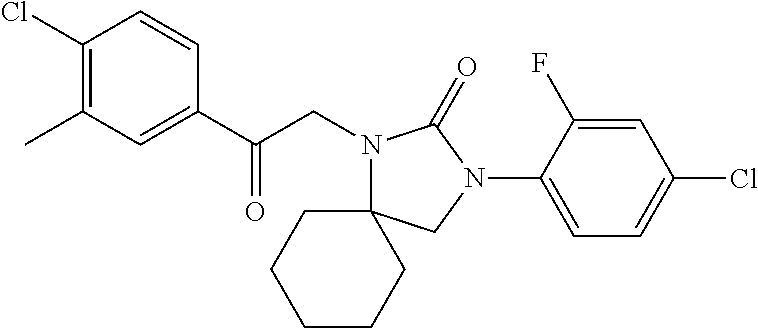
C1(Cl)=C(C)C=C(C(CN2C(=O)N(C3=CC=C(Cl)C=C3F)CC23CCCCC3)=O)C=C1
